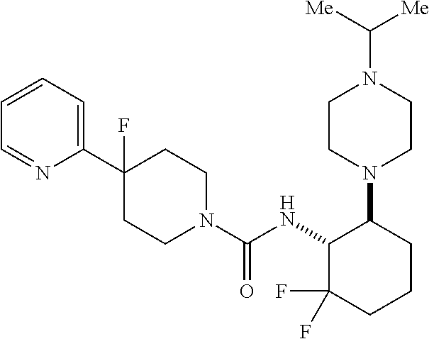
C1(C2(F)CCN(C(NC3C(F)(F)CCCC3N3CCN(C([Me])[Me])CC3)=O)CC2)=CC=CC=N1
